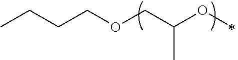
C(COCC(OC)C)CC
